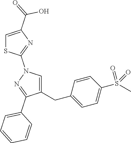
C1=C(CC2=CC=C(S(C)(=O)=O)C=C2)C(C2=CC=CC=C2)=NN1C1=NC(C(O)=O)=CS1
